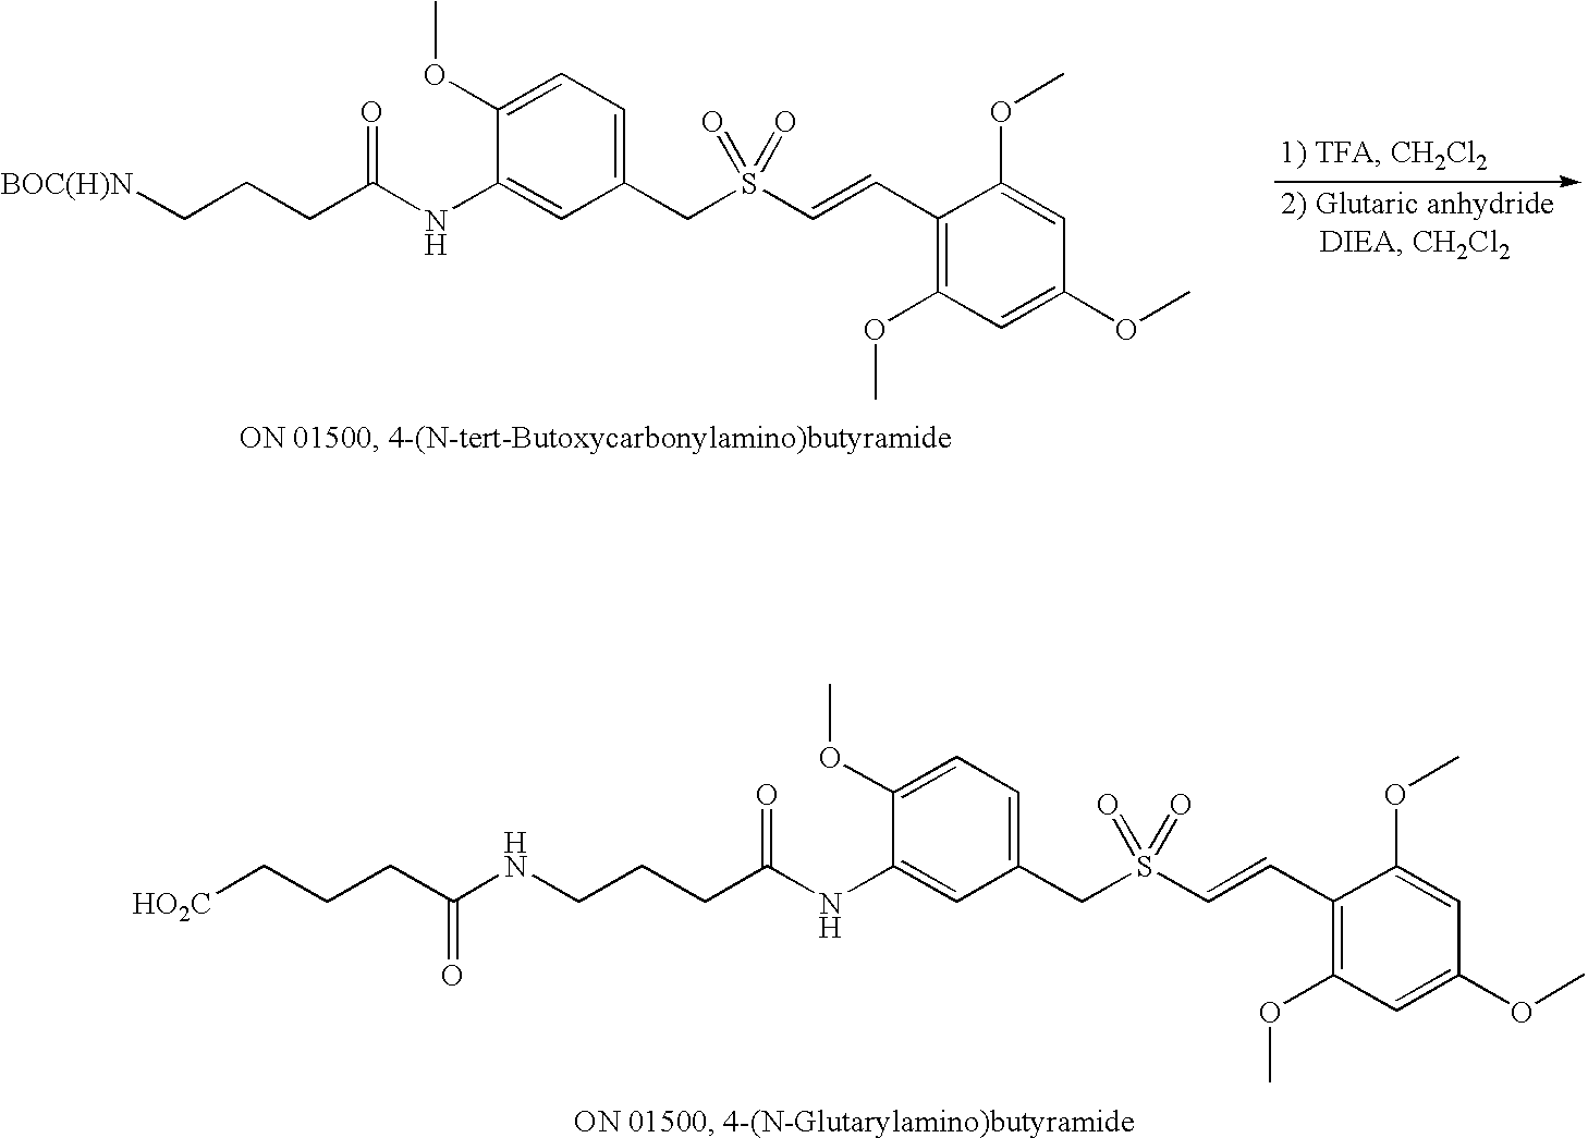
C1(NC(CCCNC(CCC[HO2C])=O)=O)=CC(CS(C=CC2=C(OC)C=C(OC)C=C2OC)(=O)=O)=CC=C1OC.C1(NC(CCC[BOC(H)N])=O)=CC(CS(C=CC2=C(OC)C=C(OC)C=C2OC)(=O)=O)=CC=C1OC
